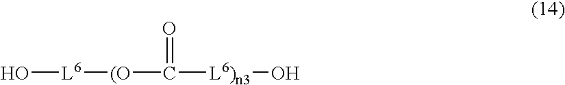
O[L6][(O]C(=O)[L6)n3]O
